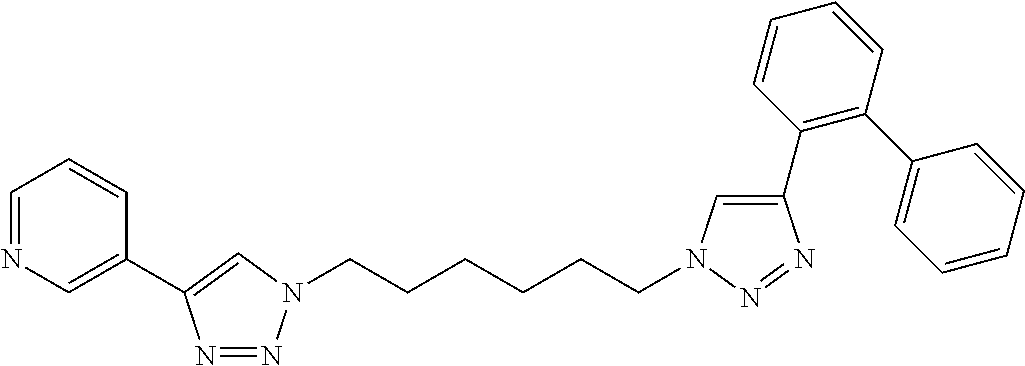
C(CCCCCN1N=NC(C2=CN=CC=C2)=C1)N1C=C(C2=C(C3=CC=CC=C3)C=CC=C2)N=N1
